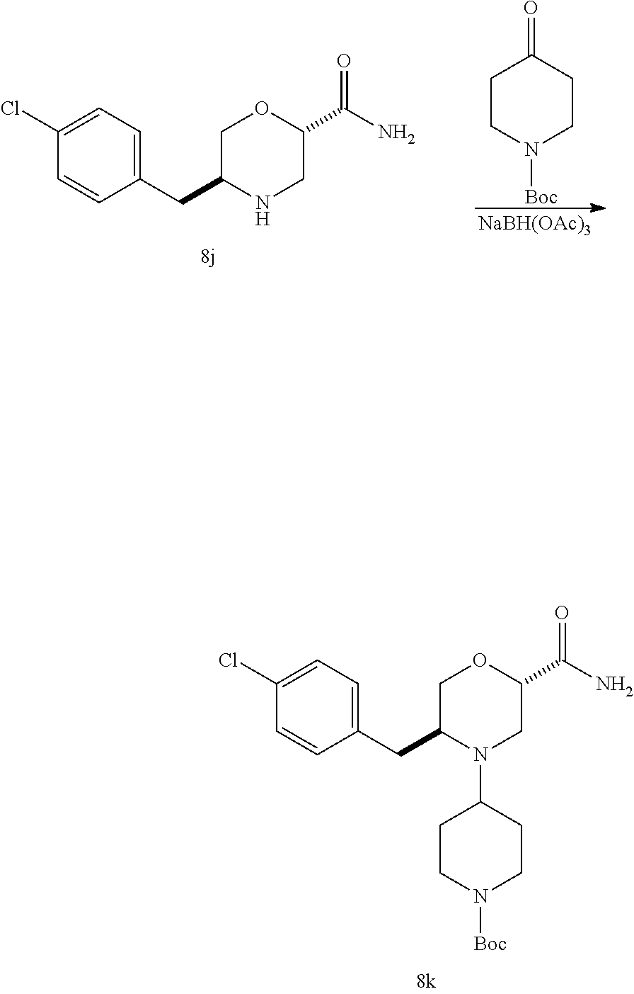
C1=CC(CC2NCC(C(N)=O)OC2)=CC=C1Cl.C1CN([Boc])CCC1=O.[NaBH(OAc)3].C1=CC(CC2N(C3CCN([Boc])CC3)CC(C(N)=O)OC2)=CC=C1Cl
